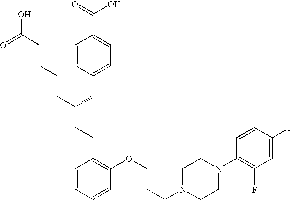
C(C(CC1=CC=C(C(=O)O)C=C1)CCCCC(O)=O)CC1=C(OCCCN2CCN(C3=C(F)C=C(F)C=C3)CC2)C=CC=C1
